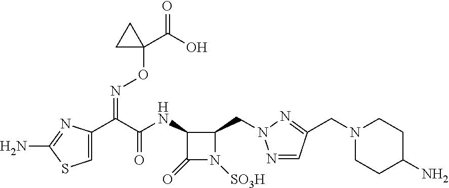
N(C(C(C1=CSC(N)=N1)=NOC1(C(=O)O)CC1)=O)C1C(CN2N=CC(CN3CCC(N)CC3)=N2)N([SO3H])C1=O
